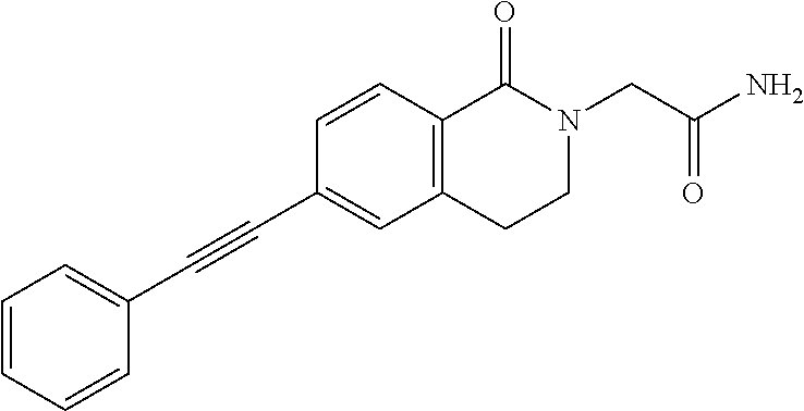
C1=CC=CC(C#CC2=CC3=C(C=C2)C(=O)N(CC(N)=O)CC3)=C1
